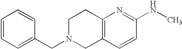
C1=CC=C(CN2CC3=C(CC2)N=C(NC)C=C3)C=C1
